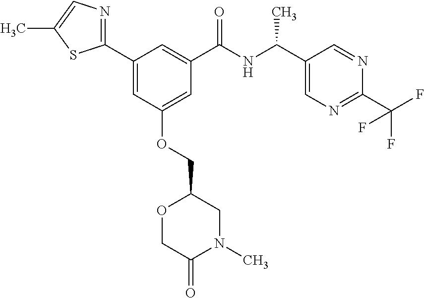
C1(C2=CC(OCC3OCC(=O)N(C)C3)=CC(C(NC(C3=CN=C(C(F)(F)F)N=C3)C)=O)=C2)=NC=C(C)S1
